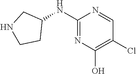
C1(NC2CNCC2)=NC(O)=C(Cl)C=N1
